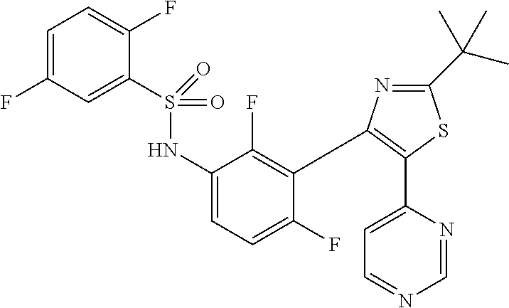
S(=O)(=O)(NC1=CC=C(F)C(C2=C(C3=CC=NC=N3)SC(C(C)(C)C)=N2)=C1F)C1=CC(F)=CC=C1F
